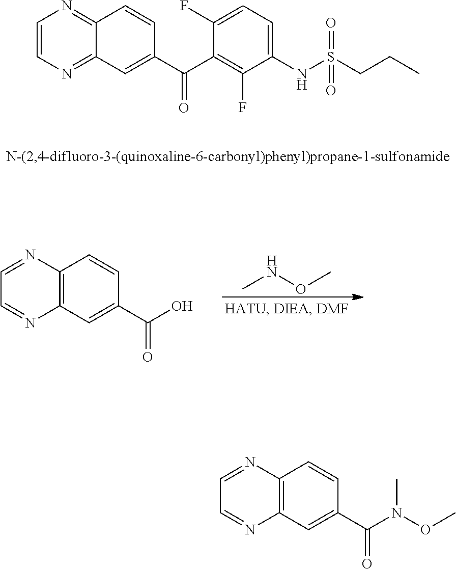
C12=NC=CN=C1C=C(C(C1=C(F)C(NS(CCC)(=O)=O)=CC=C1F)=O)C=C2.N(C)OC.C12=C(C=C(C(O)=O)C=C1)N=CC=N2.C12=C(C=C(C(N(OC)C)=O)C=C1)N=CC=N2
